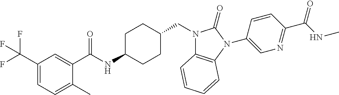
C1(C(F)(F)F)=CC=C(C)C(C(NC2CCC(CN3C4=C(N(C5=CN=C(C(NC)=O)C=C5)C3=O)C=CC=C4)CC2)=O)=C1
